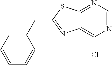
C1(CC2=NC3=C(Cl)N=CN=C3S2)=CC=CC=C1
